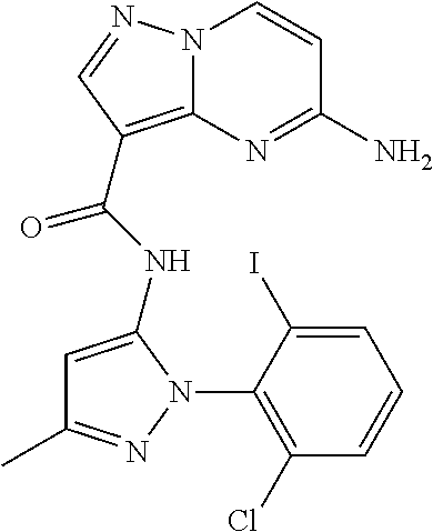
NC1=NC2=C(C(=O)NC3=CC(C)=NN3C3=C(Cl)C=CC=C3I)C=NN2C=C1
